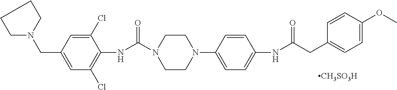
C1(Cl)=CC(CN2CCCC2)=CC(Cl)=C1NC(N1CCN(C2=CC=C(NC(CC3=CC=C(OC)C=C3)=O)C=C2)CC1)=O.[CH3SO3H]
